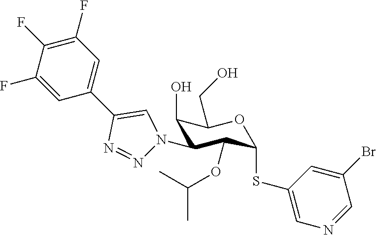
C1(O)C(N2N=NC(C3=CC(F)=C(F)C(F)=C3)=C2)C(OC(C)C)C(SC2=CN=CC(Br)=C2)OC1CO
